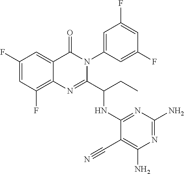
C1(F)=CC(F)=C2C(=C1)C(=O)N(C1=CC(F)=CC(F)=C1)C(C(CC)NC1=NC(N)=NC(N)=C1C#N)=N2
